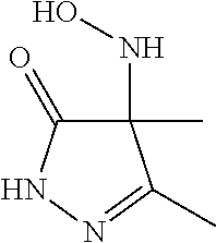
C1(NO)(C)C(=O)NN=C1C
